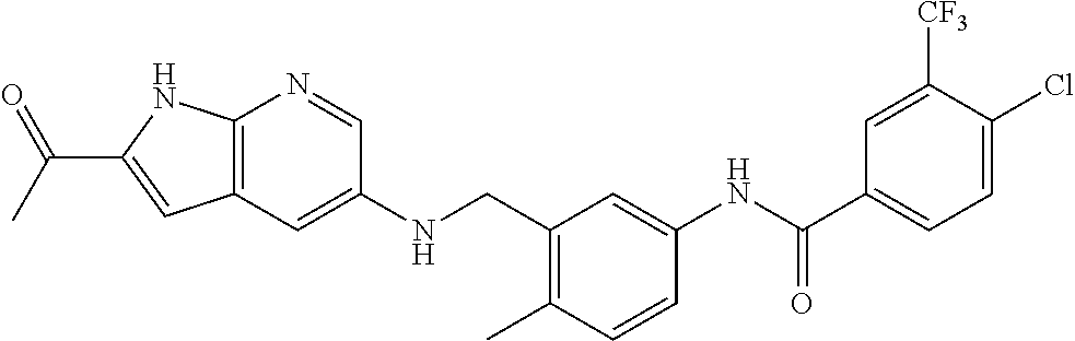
C12=C(C=C(NCC3=C(C)C=CC(NC(C4=CC=C(Cl)C([CF3])=C4)=O)=C3)C=N1)C=C(C(C)=O)N2
